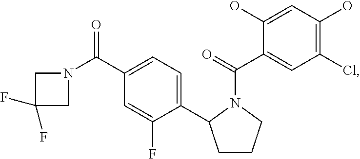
C1(Cl)=C(O)C=C(O)C(C(=O)N2CCCC2C2=CC=C(C(N3CC(F)(F)C3)=O)C=C2F)=C1
